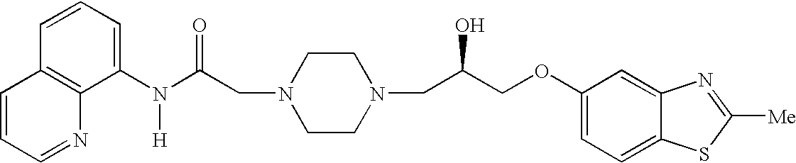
C1=CC=C(N(C(CN2CCN(CC(COC3=CC=C4C(=C3)N=C([Me])S4)O)CC2)=O)[H])C2=C1C=CC=N2
